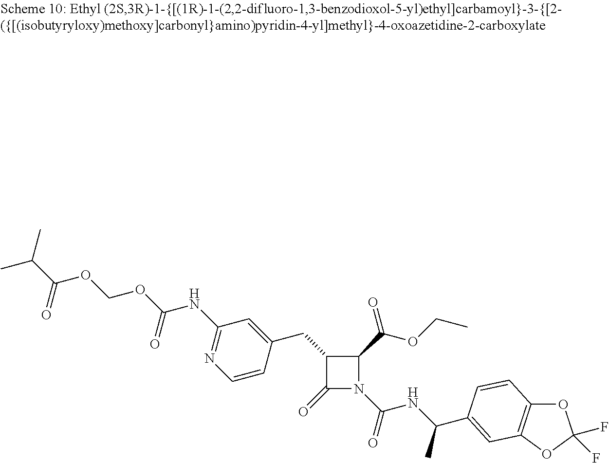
C1(CC2C(=O)N(C(NC(C)C3=CC4=C(OC(F)(F)O4)C=C3)=O)C2C(OCC)=O)=CC(NC(OCOC(C(C)C)=O)=O)=NC=C1
